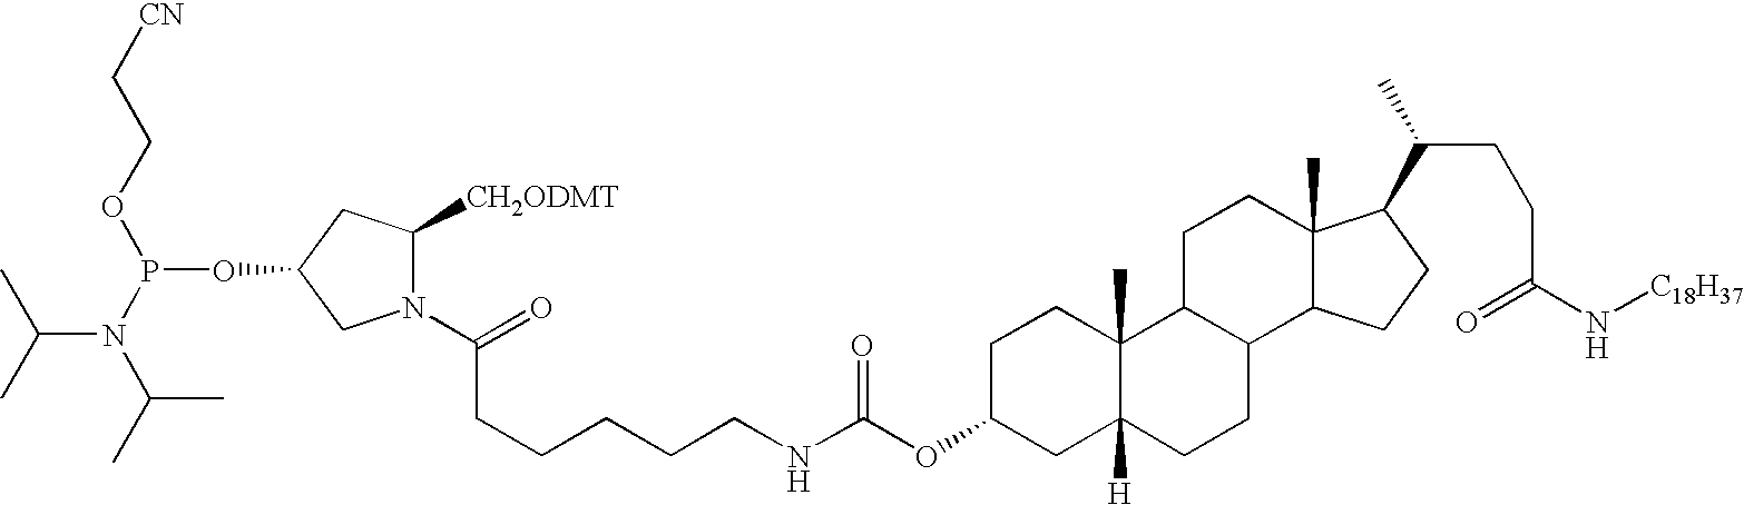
N1(C(=O)CCCCCNC(OC2CC3([H])C(C)(CC2)C2C(CC3)C3C(C)(CC2)C(C(C)CCC(N[C18H37])=O)CC3)=O)C([CH2ODMT])CC(OP(OCC[CN])N(C(C)C)C(C)C)C1
